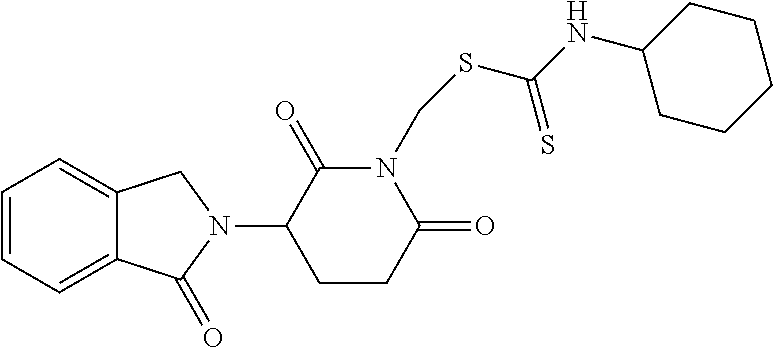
C1=CC=C2C(=C1)CN(C1CCC(=O)N(CSC(=S)NC3CCCCC3)C1=O)C2=O
